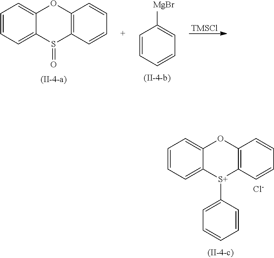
C1=C2C(=CC=C1)OC1=C([S+]2C2=CC=CC=C2)C=CC=C1.[Cl-].[TMSCl].C1=C2C(=CC=C1)OC1=C(S2=O)C=CC=C1.C1=CC([MgBr])=CC=C1
